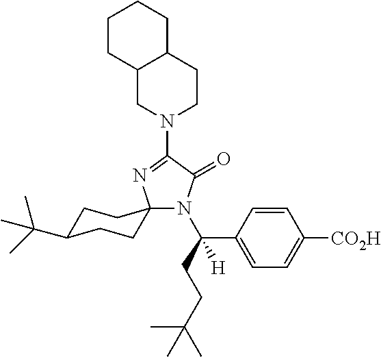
C12CN(C3=NC4(N(C(CCC(C)(C)C)(C5=CC=C([CO2H])C=C5)[H])C3=O)CCC(C(C)(C)C)CC4)CCC1CCCC2
